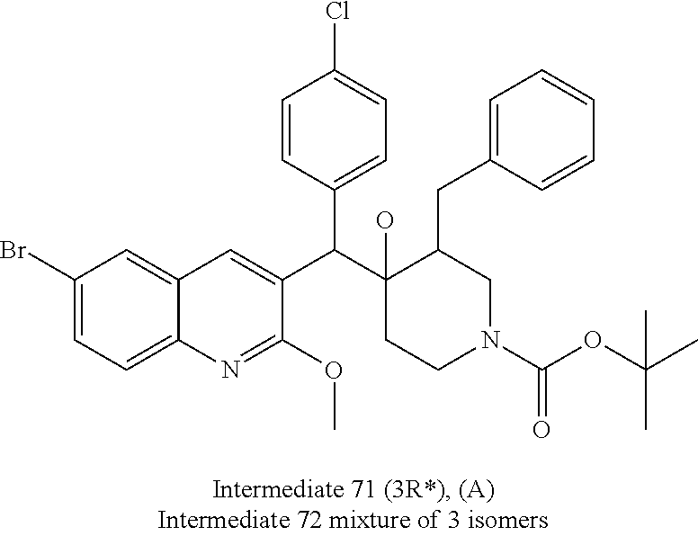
C1(Br)=CC=C2C(=C1)C=C(C(C1(O)CCN(C(OC(C)(C)C)=O)CC1CC1=CC=CC=C1)C1=CC=C(Cl)C=C1)C(OC)=N2
